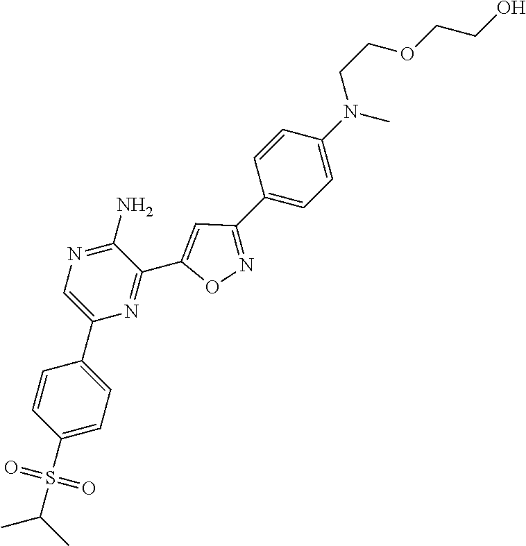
C1=CC(S(C(C)C)(=O)=O)=CC=C1C1=CN=C(N)C(C2=CC(C3=CC=C(N(C)CCOCCO)C=C3)=NO2)=N1
